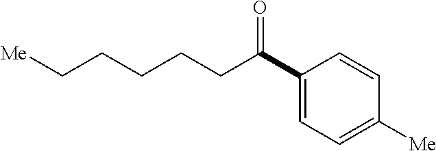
C1(C(CCCCC[Me])=O)=CC=C([Me])C=C1
